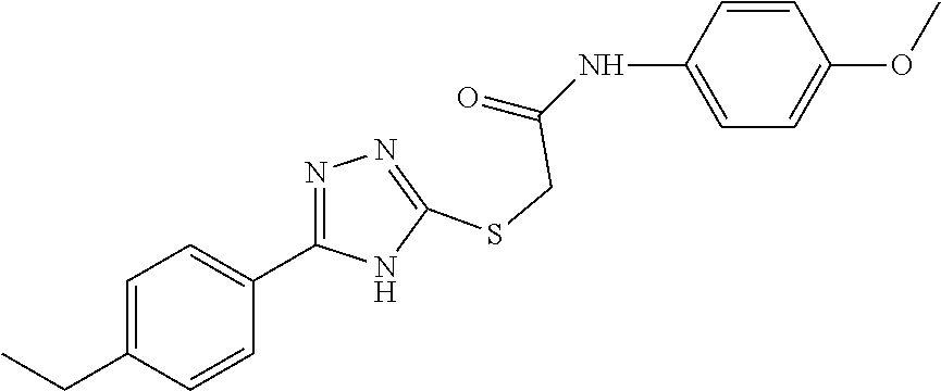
C1=C(NC(=O)CSC2=NN=C(C3=CC=C(CC)C=C3)N2)C=CC(OC)=C1
